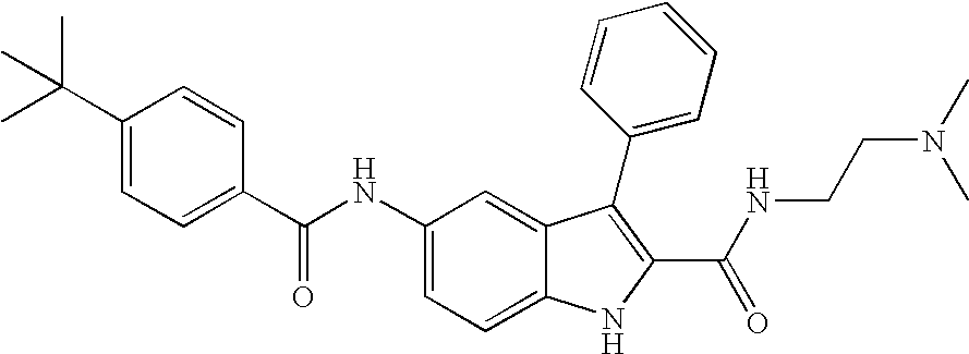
N(C1=CC=C2C(=C1)C(C1=CC=CC=C1)=C(C(NCCN(C)C)=O)N2)C(C1=CC=C(C(C)(C)C)C=C1)=O
